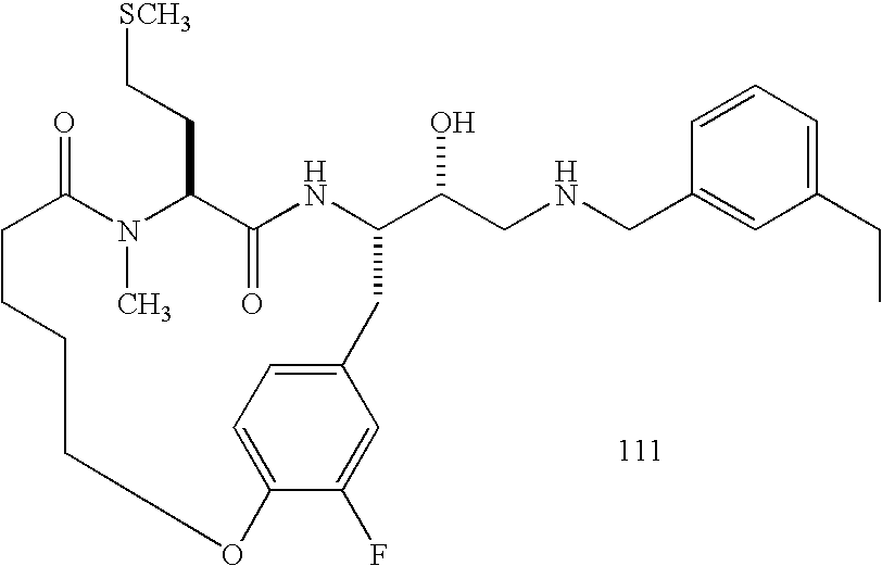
C1=CC=C(CC)C=C1CNCC(O)C1NC(=O)C(CC[SCH3])N(C)C(=O)CCCCOC2=CC=C(C1)C=C2F
